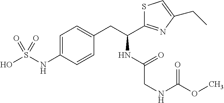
C1=C(NS(O)(=O)=O)C=CC(CC(C2=NC(CC)=CS2)NC(CNC(=O)OC)=O)=C1
